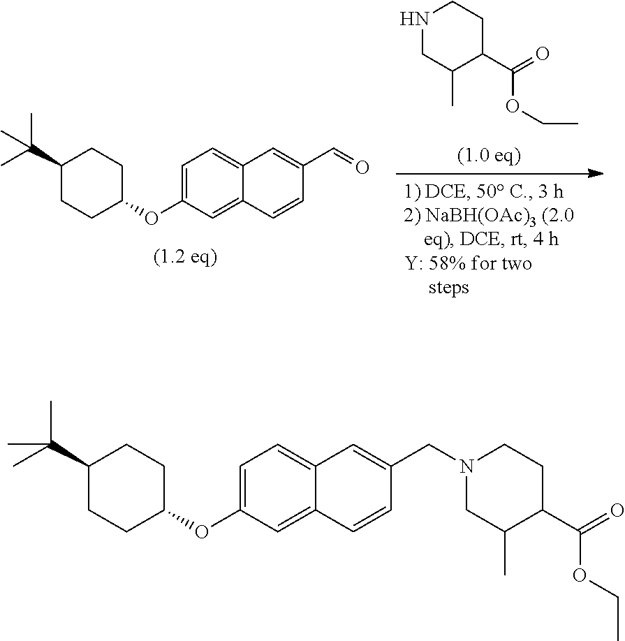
C1CC(OC2=CC=C3C(=C2)C=CC(C=O)=C3)CCC1C(C)(C)C.N1CC(C)C(C(=O)OCC)CC1.C1CC(OC2=CC=C3C(=C2)C=CC(CN2CC(C)C(C(=O)OCC)CC2)=C3)CCC1C(C)(C)C
